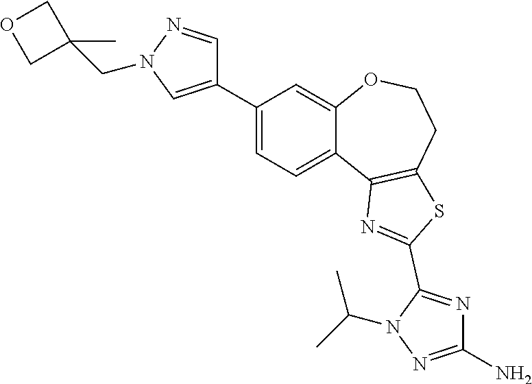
C1(N)=NN(C(C)C)C(C2=NC3=C(CCOC4=CC(C5=CN(CC6(C)COC6)N=C5)=CC=C43)S2)=N1
